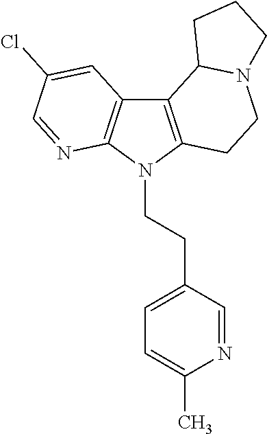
C12=C(N(CCC3=CC=C(C)N=C3)C3=C1C=C(Cl)C=N3)CCN1C2CCC1
